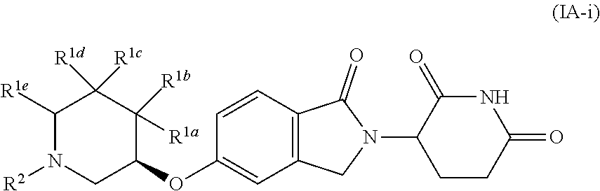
C1=CC2=C(C=C1OC1C([R1b])([R1a])C([R1d])([R1c])C([R1e])N([R2])C1)CN(C1CCC(=O)NC1=O)C2=O
